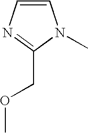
C1=CN=C(COC)N1C
